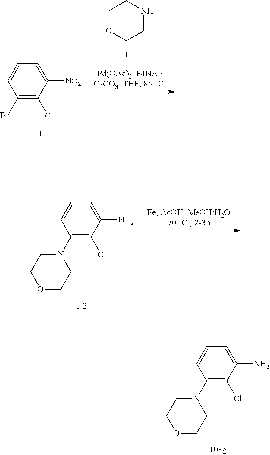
C1(N2CCOCC2)=C(Cl)C([NO2])=CC=C1.C1(Br)=C(Cl)C([NO2])=CC=C1.C1OCCNC1.C1(N2CCOCC2)=C(Cl)C(N)=CC=C1
